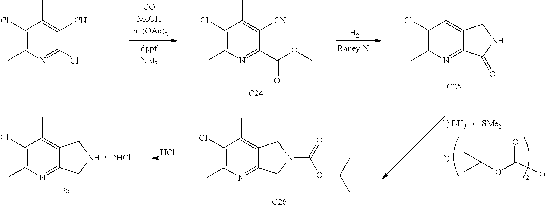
C1(Cl)=C(C)N=C(C(OC)=O)C([CN])=C1C.[C24].[H2].C1(Cl)=C(C)N=C2C(=C1C)CNC2=O.[C25].C1(Cl)=C(C)N=C(Cl)C([CN])=C1C.[SMe2].CC(OC(O)=O)(C)C.C1(Cl)=C(C)N=C2C(=C1C)CN(C(=O)OC(C)(C)C)C2.[C26].Cl.C1(Cl)=C(C)N=C2C(=C1C)CNC2.[2HCl].[P6]
